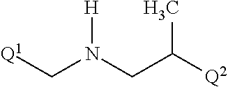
[H]N(CC([Q2])C)C[Q1]
